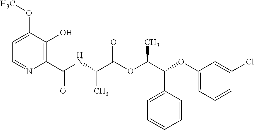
N(C(C(OC(C(OC1=CC=CC(Cl)=C1)C1=CC=CC=C1)C)=O)C)C(C1=C(O)C(OC)=CC=N1)=O
